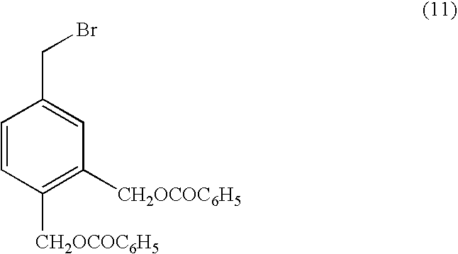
C1=CC([CH2OCOC6H5])=C([CH2OCOC6H5])C=C1CBr
